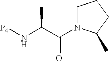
[P4]NC(C(N1CCCC1C)=O)C
